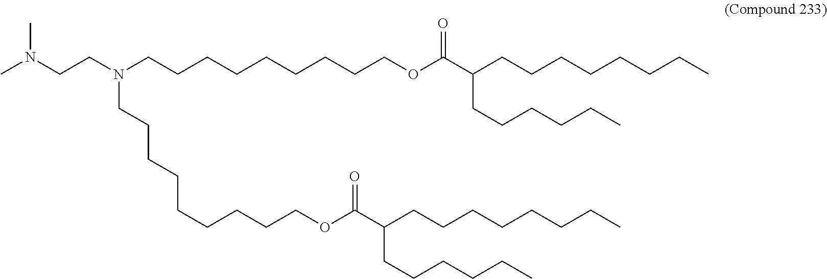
CN(C)CCN(CCCCCCCCCOC(C(CCCCCCCC)CCCCCC)=O)CCCCCCCCCOC(C(CCCCCCCC)CCCCCC)=O
